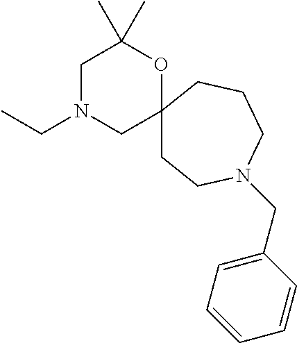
C1N(CC)CC2(OC1(C)C)CCN(CC1=CC=CC=C1)CCC2
